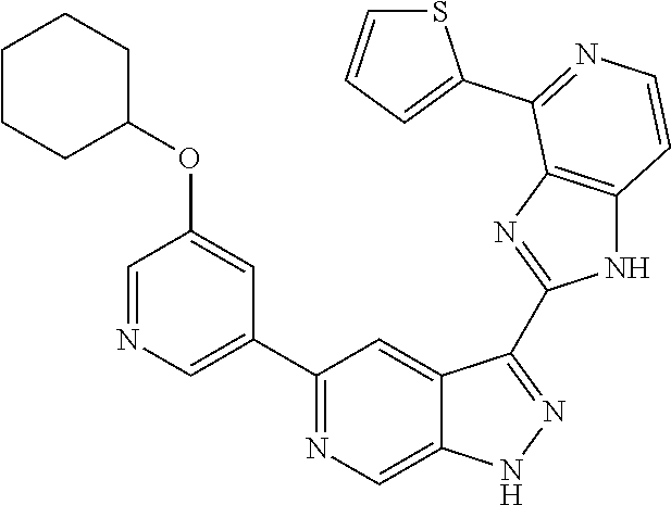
C1(C2=NC=C3C(=C2)C(C2=NC4=C(N2)C=CN=C4C2=CC=CS2)=NN3)=CN=CC(OC2CCCCC2)=C1
